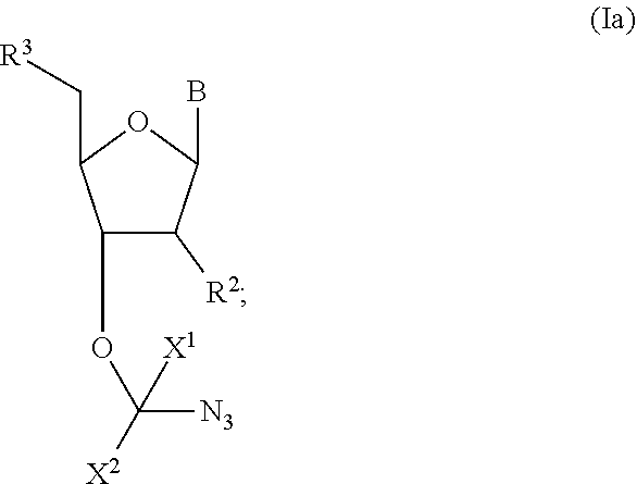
C1(OC([N3])([X1])[X2])C([R2])C(B)OC1C[R3]
